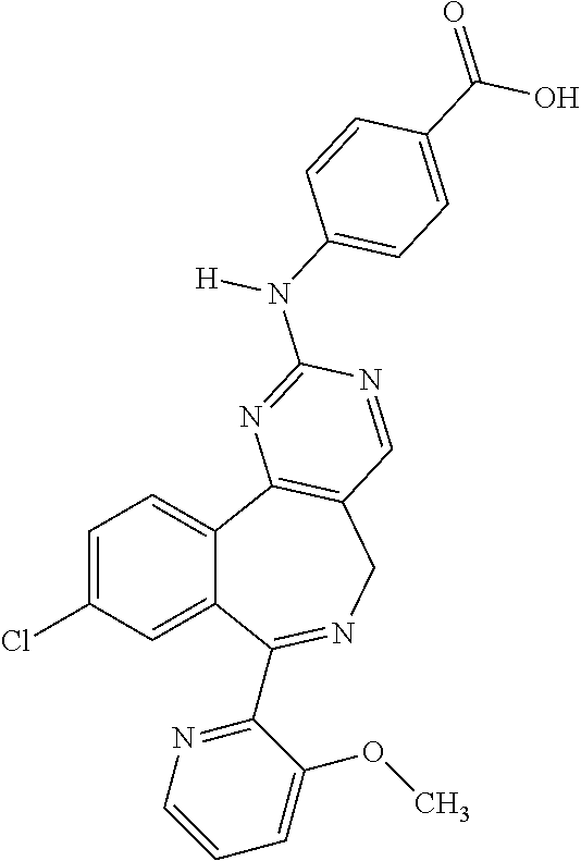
C1=C(Cl)C=C2C(=C1)C1=C(CN=C2C2=NC=CC=C2OC)C=NC(N([H])C2=CC=C(C(O)=O)C=C2)=N1
